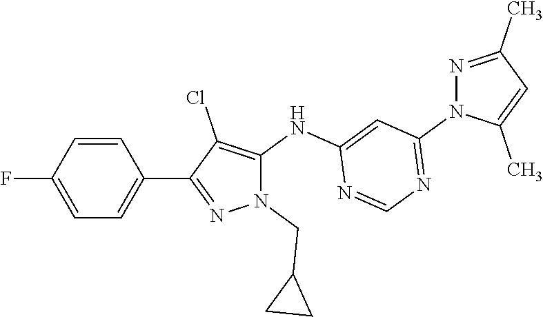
C1=CC(F)=CC=C1C1=NN(CC2CC2)C(NC2=CC(N3C(C)=CC(C)=N3)=NC=N2)=C1Cl
